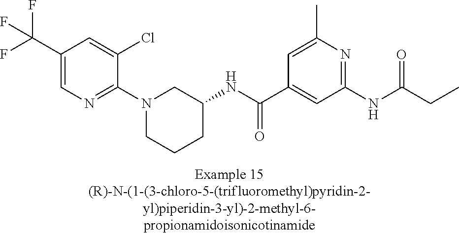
C1(C(F)(F)F)=CN=C(N2CCCC(NC(C3=CC(NC(CC)=O)=NC(C)=C3)=O)C2)C(Cl)=C1
